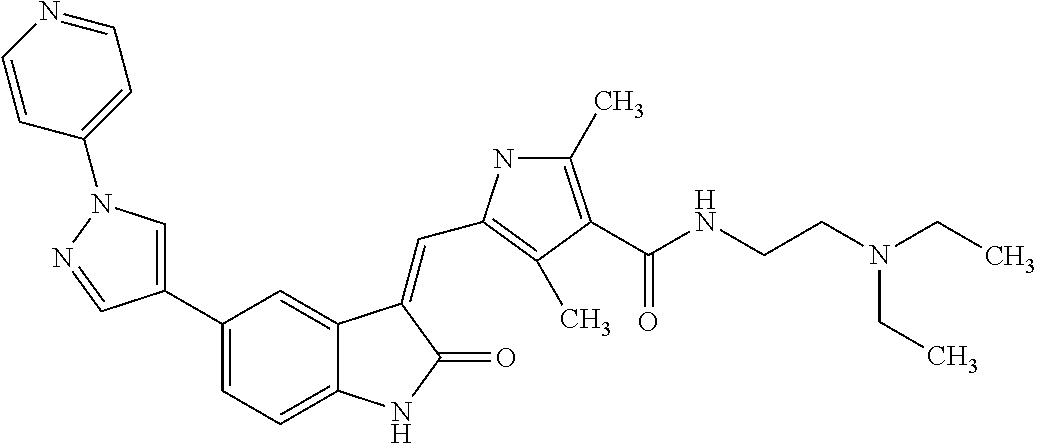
C1=C(C2=CC=C3C(=C2)C(=CC2=C(C)C(C(NCCN(CC)CC)=O)=C(C)N2)C(=O)N3)C=NN1C1=CC=NC=C1
